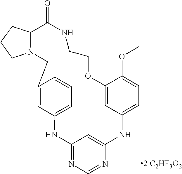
N12C(CCC1)C(=O)NCCOC1=CC(=CC=C1OC)NC1=CC(=NC=N1)NC1=CC=CC(=C1)C2
